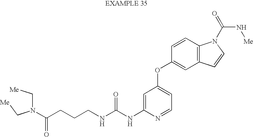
N(C(NC1=CC(OC2=CC3=C(C=C2)N(C(=O)N[Me])C=C3)=CC=N1)=O)CCCC(N(C[Me])C[Me])=O
